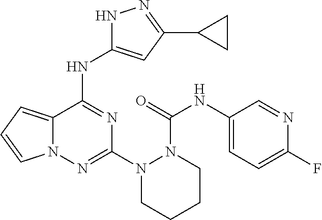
C12=CC=CN1N=C(N1CCCCN1C(NC1=CC=C(F)N=C1)=O)N=C2NC1=CC(C2CC2)=NN1
